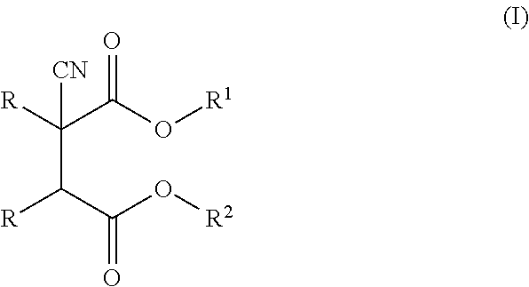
C(C(C(O[R2])=O)[R])(C(O[R1])=O)([R])[CN]
